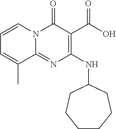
C1(NC2=C(C(O)=O)C(=O)N3C(=N2)C(C)=CC=C3)CCCCCC1
